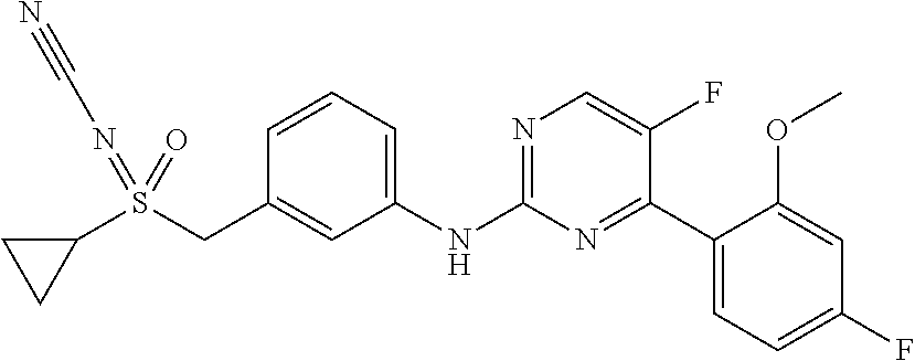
C1=CC=C(NC2=NC=C(F)C(C3=CC=C(F)C=C3OC)=N2)C=C1CS(C1CC1)(=NC#N)=O
